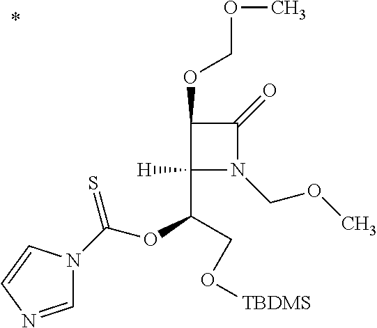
C1(C(CO[TBDMS])OC(=S)N2C=NC=C2)([H])N(COC)C(=O)C1OCOC
